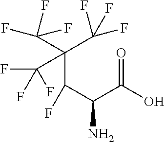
FC(C(C(C(N)C(O)=O)F)(C(F)(F)F)C(F)(F)F)(F)F
